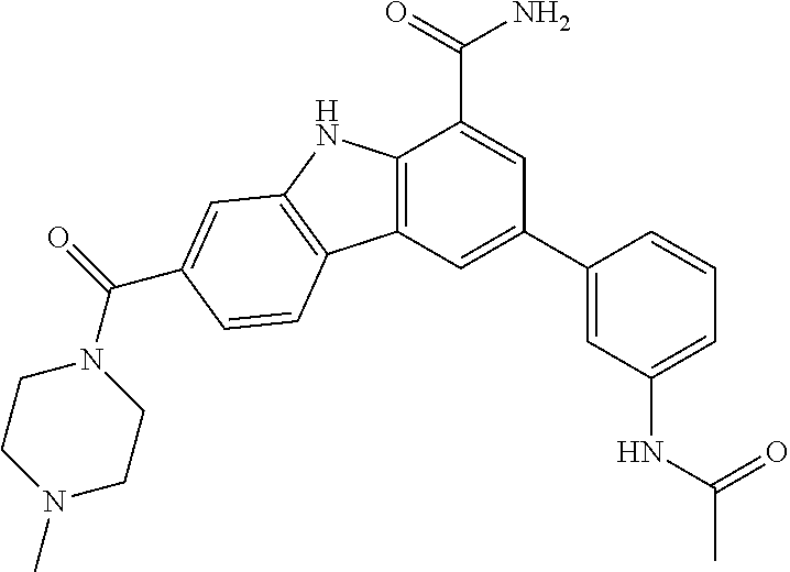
C12=C(C=C(C3=CC(NC(=O)C)=CC=C3)C=C1C(=O)N)C1=C(N2)C=C(C(=O)N2CCN(C)CC2)C=C1
